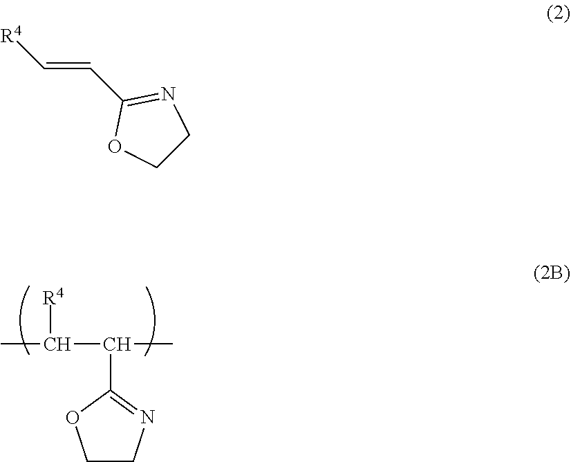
C1CN=C(C(C)C([R4])C)O1.C(=CC1=NCCO1)[R4]
